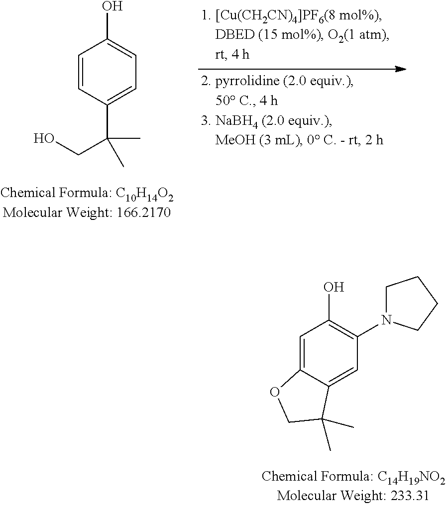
C1=CC(C(CO)(C)C)=CC=C1O.OC1=C(N2CCCC2)C=C2C(=C1)OCC2(C)C
